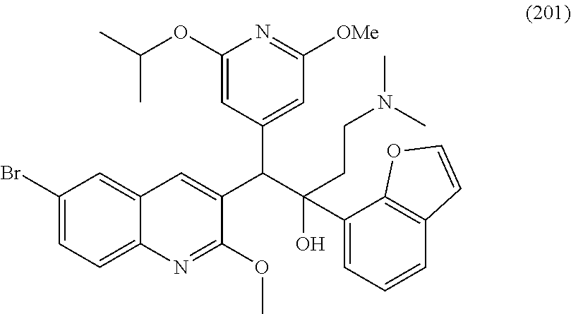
C1(Br)=CC=C2C(=C1)C=C(C(C(O)(CCN(C)C)C1=CC=CC3=C1OC=C3)C1=CC([OMe])=NC(OC(C)C)=C1)C(OC)=N2
